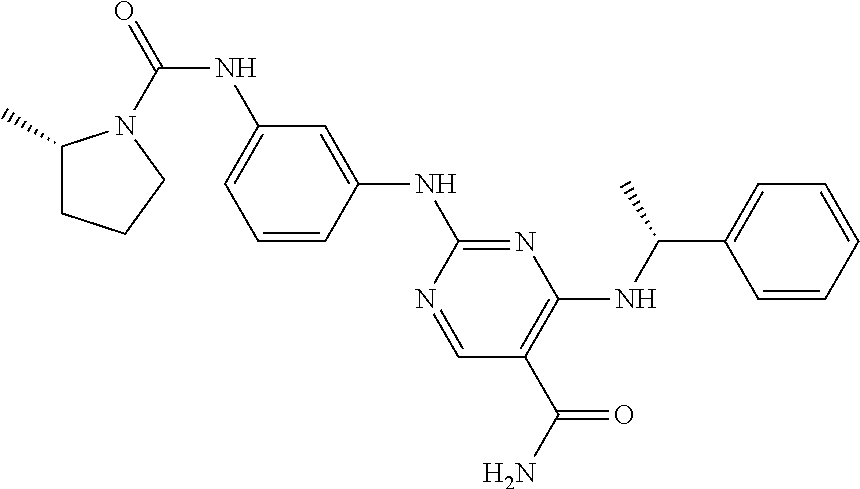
N(C(=O)N1C(C)CCC1)C1=CC=CC(NC2=NC(NC(C3=CC=CC=C3)C)=C(C(N)=O)C=N2)=C1
